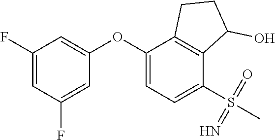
C1(F)=CC(F)=CC(OC2=CC=C(S(=O)(=N)C)C3=C2CCC3O)=C1
